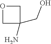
NC1(CO)COC1
